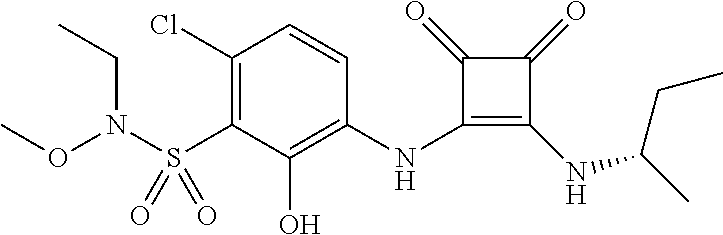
C1(Cl)=C(S(N(OC)CC)(=O)=O)C(O)=C(NC2=C(NC(C)CC)C(=O)C2=O)C=C1
